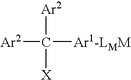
[Ar2]C([Ar2])([Ar1-LMM])[X]
